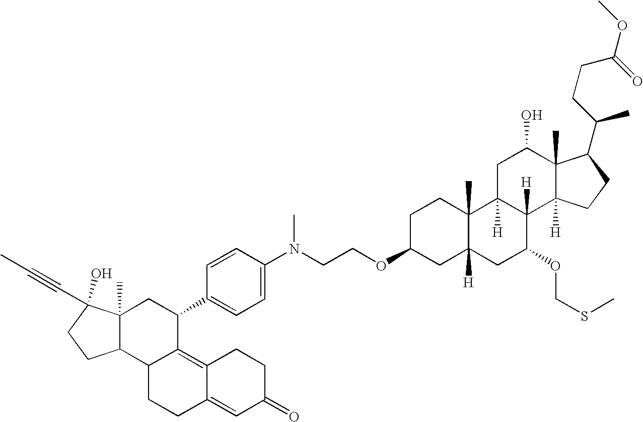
O(C(CCC(C)C1C2(C)C([H])(CC1)C1([H])C([H])(CC2O)C2(C)C([H])(CC1OCSC)CC(OCCN(C)C1=CC=C(C3CC4(C)C(C5C3=C3C(=CC(=O)CC3)CC5)CCC4(O)C#CC)C=C1)CC2)=O)C
